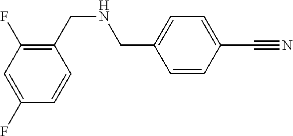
C1(CNCC2=CC=C(C#N)C=C2)=C(F)C=C(F)C=C1
